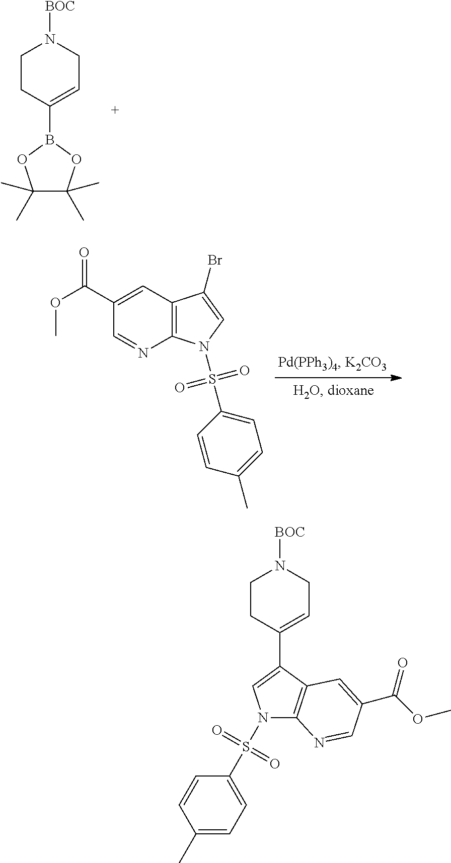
C1CC(B2OC(C)(C)C(C)(C)O2)=CCN1[BOC].C1(C(OC)=O)=CC2=C(N=C1)N(S(C1=CC=C(C)C=C1)(=O)=O)C=C2Br.N1(S(C2=CC=C(C)C=C2)(=O)=O)C2=C(C(C3=CCN([BOC])CC3)=C1)C=C(C(=O)OC)C=N2
